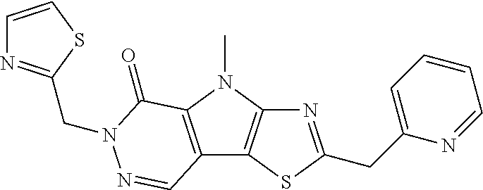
N1=C(CC2=CC=CC=N2)SC2=C1N(C)C1=C2C=NN(CC2=NC=CS2)C1=O
